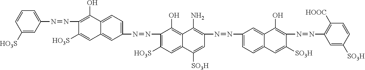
C1([HO3S])=CC(N=NC2=C(O)C3=CC=C(N=NC4=C([HO3S])C=C5C(=C4O)C(N)=C(N=NC4=CC=C6C(=C4)C(O)=C(N=NC4=C([HOOC])C=CC([SO3H])=C4)C([SO3H])=C6)C=C5[SO3H])C=C3C=C2[HO3S])=CC=C1
